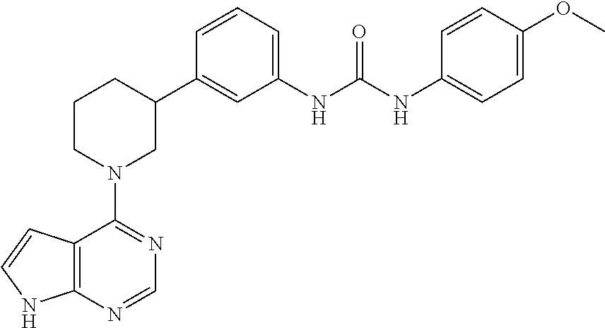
C12=C(N=CN=C1N1CC(C3=CC(NC(NC4=CC=C(OC)C=C4)=O)=CC=C3)CCC1)NC=C2
